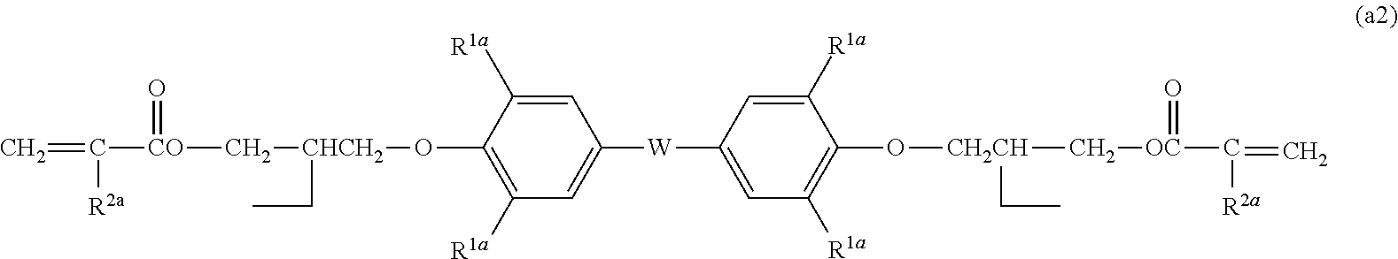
C=C([CO](=O)C[CHCH2](OC1=C([R1a])C=C([W]C2=CC([R1a])=C(O[CH2CH](C[OC](=O)C(=C)[R2a])CC)C([R1a])=C2)C=C1[R1a])CC)[R2a]
